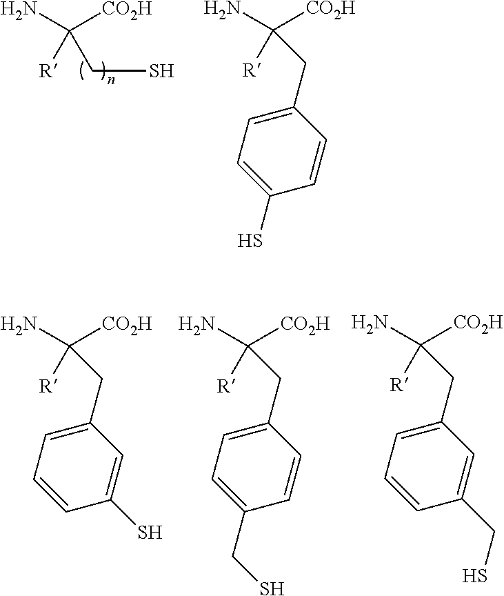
C([CO2H])(N)([R])CS.C([CO2H])(N)([R])CC1=CC=C(S)C=C1.C([CO2H])(N)([R])CC1=CC=CC(S)=C1.C([CO2H])(N)([R])CC1=CC=C(CS)C=C1.C([CO2H])(N)([R])CC1=CC=CC(CS)=C1
